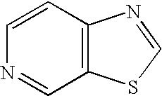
C1=CC2=C(C=N1)SC=N2
